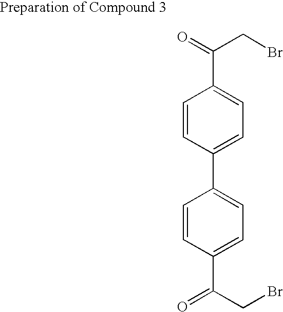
O=C(CBr)C1=CC=C(C2=CC=C(C(=O)CBr)C=C2)C=C1
